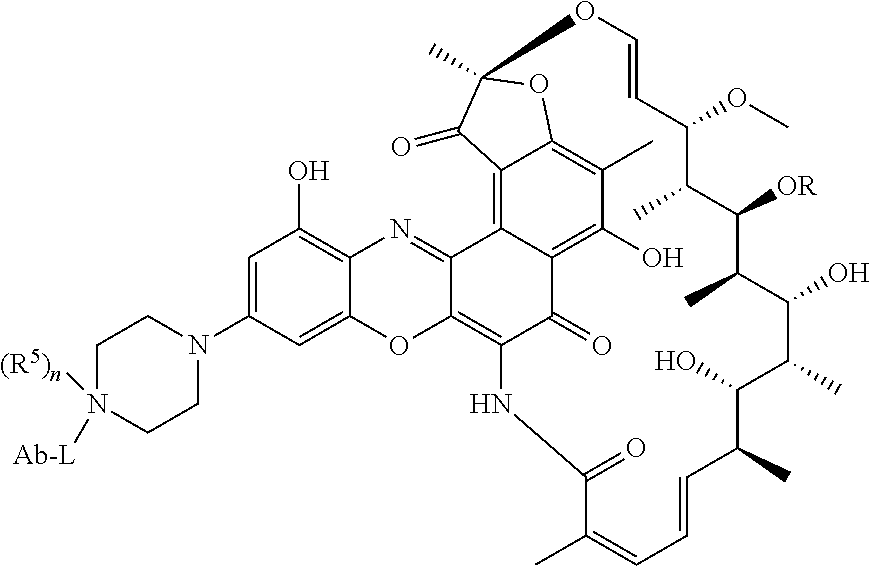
C12=C3C4=C(O)C(C)=C1OC(C)(C2=O)OC=CC(OC)C(C)C([OR])C(C)C(O)C(C)C(O)C(C)C=CC=C(C)C(=O)NC(=C1C3=NC2=C(O)C=C(N3CCN([(R5)n])([Ab-L])CC3)C=C2O1)C4=O
